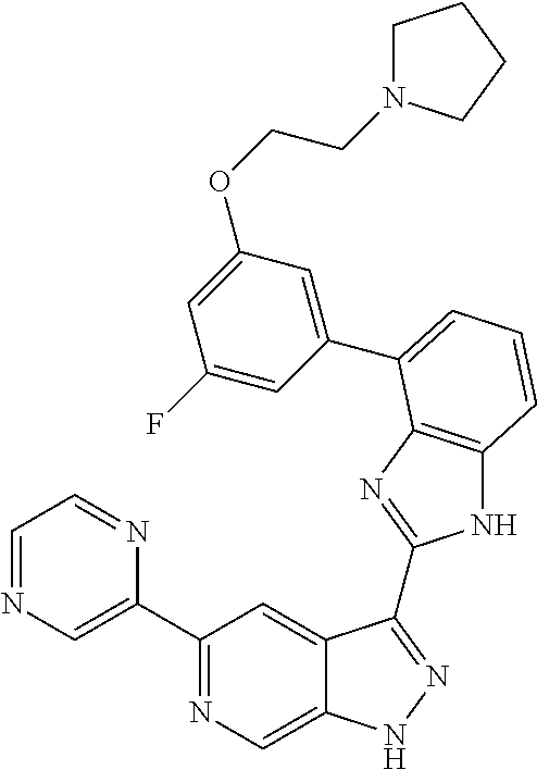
C1(C2=NC=C3C(=C2)C(C2=NC4=C(N2)C=CC=C4C2=CC(OCCN4CCCC4)=CC(F)=C2)=NN3)=CN=CC=N1
